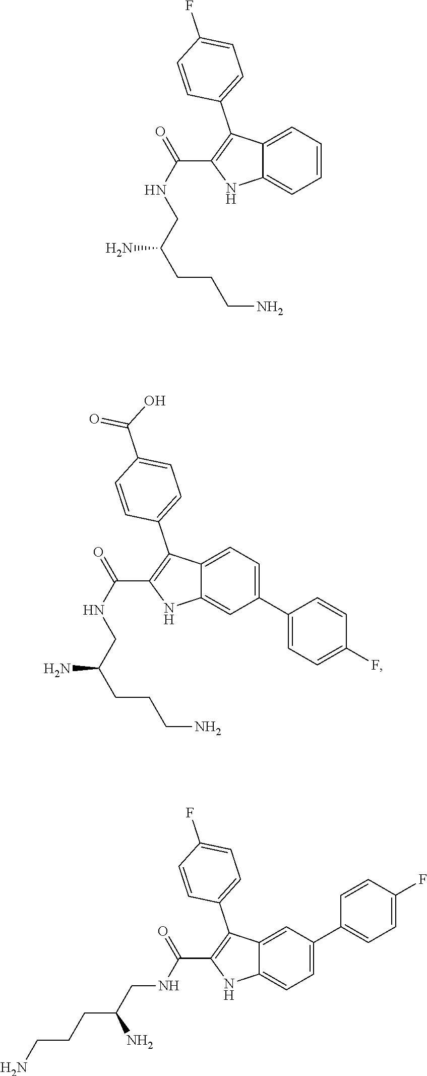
C1=C2C(=CC=C1)NC(C(NCC(N)CCCN)=O)=C2C1=CC=C(F)C=C1.C1=C2C(=CC(C3=CC=C(F)C=C3)=C1)NC(C(NCC(N)CCCN)=O)=C2C1=CC=C(C(O)=O)C=C1.C1=C(C2=CC=C(F)C=C2)C=C2C(=C1)NC(C(NCC(CCCN)N)=O)=C2C1=CC=C(F)C=C1
